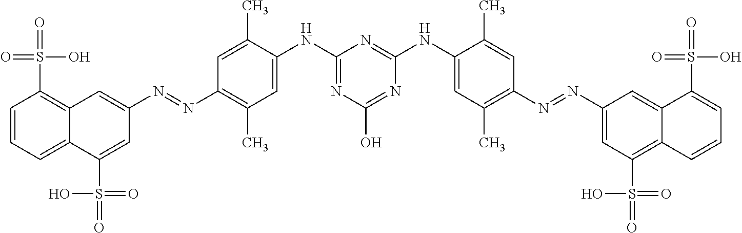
C1=CC=C2C(=C1S(=O)(O)=O)C=C(N=NC1=C(C)C=C(NC3=NC(O)=NC(NC4=CC(C)=C(N=NC5=CC(S(=O)(=O)O)=C6C(=C5)C(S(=O)(O)=O)=CC=C6)C=C4C)=N3)C(C)=C1)C=C2S(=O)(=O)O
